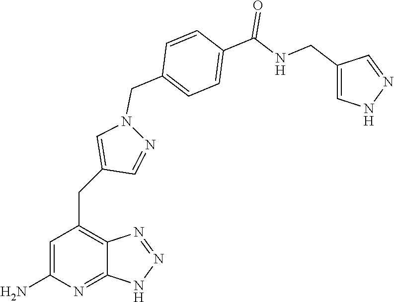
C1=C(N)N=C2C(=C1CC1=CN(CC3=CC=C(C(=O)NCC4=CNN=C4)C=C3)N=C1)N=NN2
